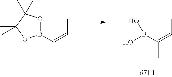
OB(C(=CC)C)O.O1B(C(=CC)C)OC(C)(C)C1(C)C
